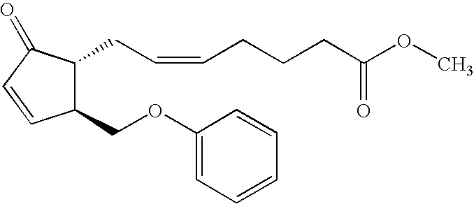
C1(OCC2C(CC=CCCCC(OC)=O)C(=O)C=C2)=CC=CC=C1
